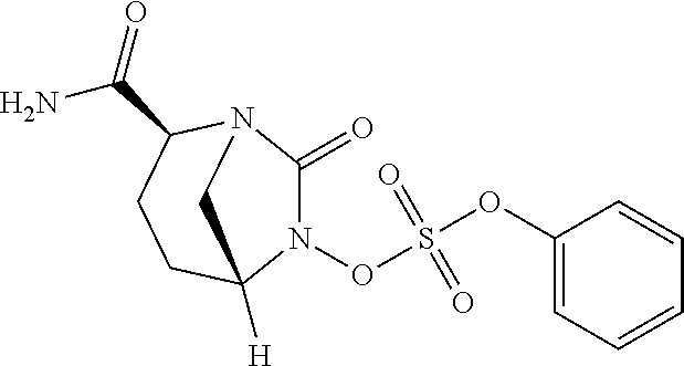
N1(OS(OC2=CC=CC=C2)(=O)=O)C(=O)N2C(C(=O)N)CCC1([H])C2
